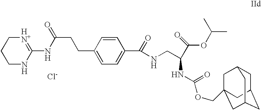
[Cl-].C1NC(NC(CCC2=CC=C(C(=O)NCC(NC(=O)OCC34CC5CC(CC(C3)C5)C4)C(=O)OC(C)C)C=C2)=O)=[HN+]CC1
